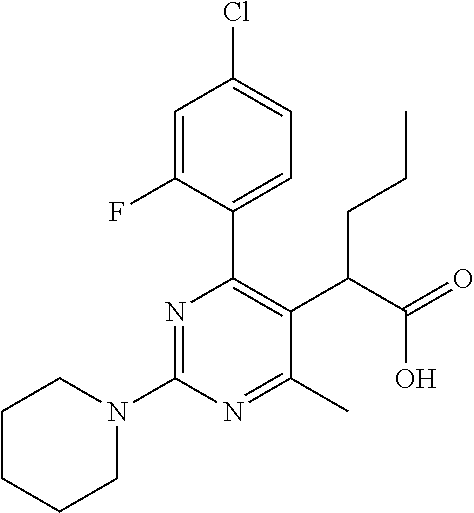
C1CCCN(C2=NC(C3=CC=C(Cl)C=C3F)=C(C(C(=O)O)CCC)C(C)=N2)C1
